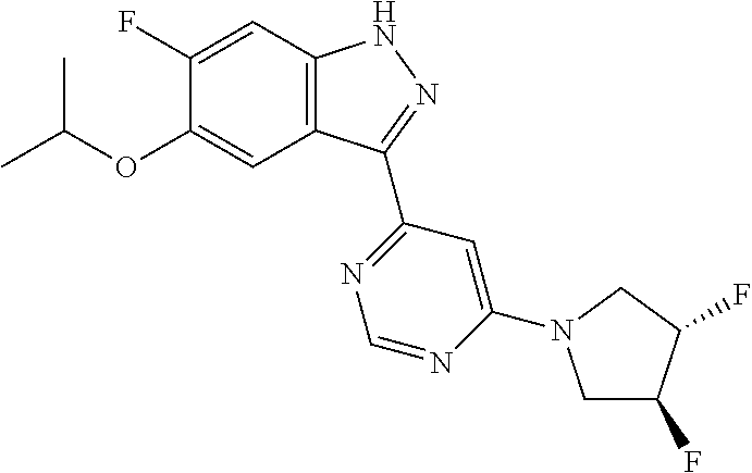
O(C1=CC2=C(C=C1F)NN=C2C1=NC=NC(N2CC(F)C(F)C2)=C1)C(C)C
